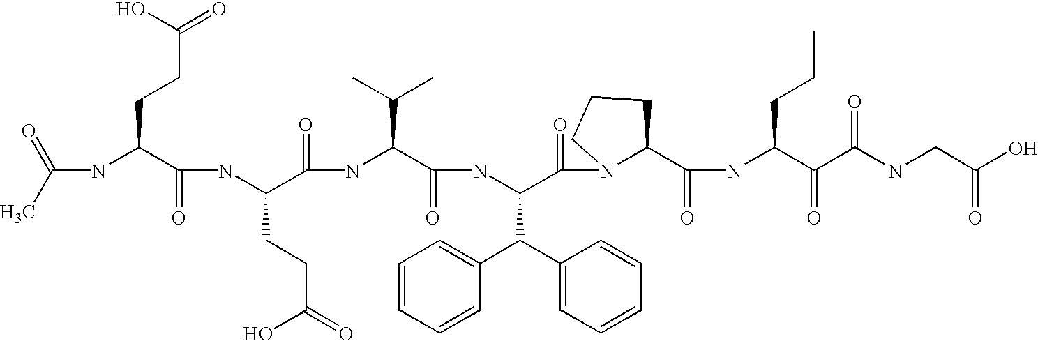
C(NC(C(NC(C(=O)NC(C(=O)NC(C(=O)N1C(C(=O)NC(C(=O)C(NCC(=O)O)=O)CCC)CCC1)C(C1=CC=CC=C1)C1=CC=CC=C1)C(C)C)CCC(=O)O)=O)CCC(=O)O)(C)=O
